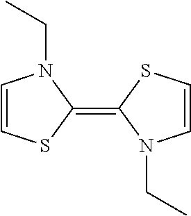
C(C)N1C=CSC1=C1N(CC)C=CS1
